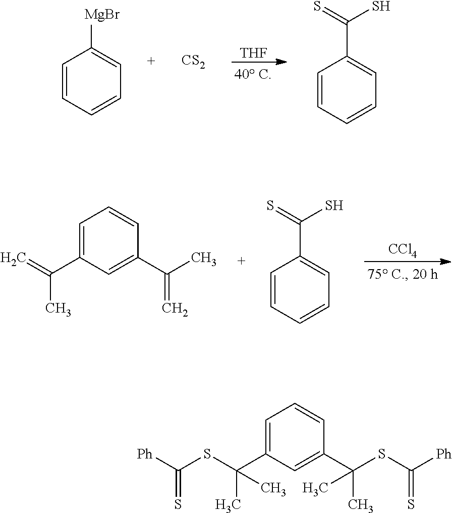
[THF].C1=CC=CC=C1[MgBr].[CS2].C1=CC=CC=C1C(S)=S.[CCl4].C1=C(C(=C)C)C=C(C(C)=C)C=C1.C1=CC=CC=C1C(S)=S.C1=C(C(SC([Ph])=S)(C)C)C=C(C(SC([Ph])=S)(C)C)C=C1
